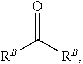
O=C([RB])[RB]
